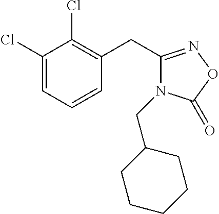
C1(Cl)=CC=CC(CC2=NOC(=O)N2CC2CCCCC2)=C1Cl
